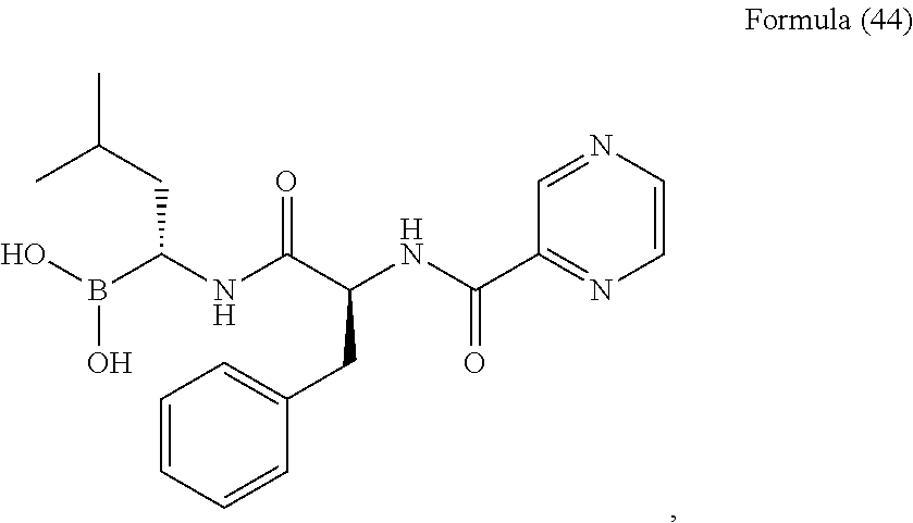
CC(CC(NC(C(NC(=O)C1=NC=CN=C1)CC1=CC=CC=C1)=O)B(O)O)C
